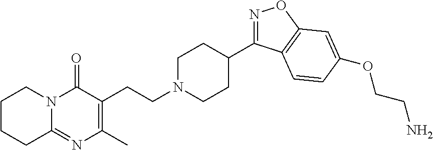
C1CCC2=NC(C)=C(CCN3CCC(C4=NOC5=C4C=CC(OCCN)=C5)CC3)C(=O)N2C1
